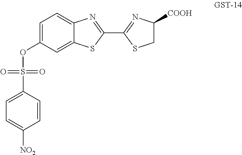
S(OC1=CC=C2C(=C1)SC(C1=NC([COOH])CS1)=N2)(C1=CC=C([NO2])C=C1)(=O)=O
